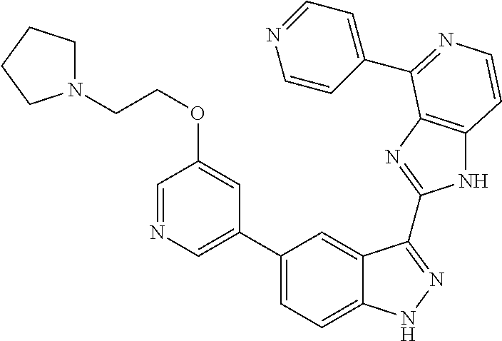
C1(C2=CN=CC(OCCN3CCCC3)=C2)=CC=C2C(=C1)C(C1=NC3=C(N1)C=CN=C3C1=CC=NC=C1)=NN2
